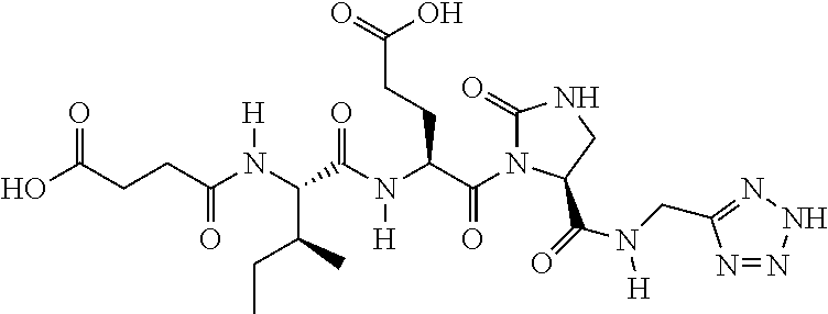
C1(=O)N(C(C(N(C(C(N(C(CCC(O)=O)=O)[H])C(CC)C)=O)[H])CCC(=O)O)=O)C(C(=O)N(CC2=NNN=N2)[H])CN1
